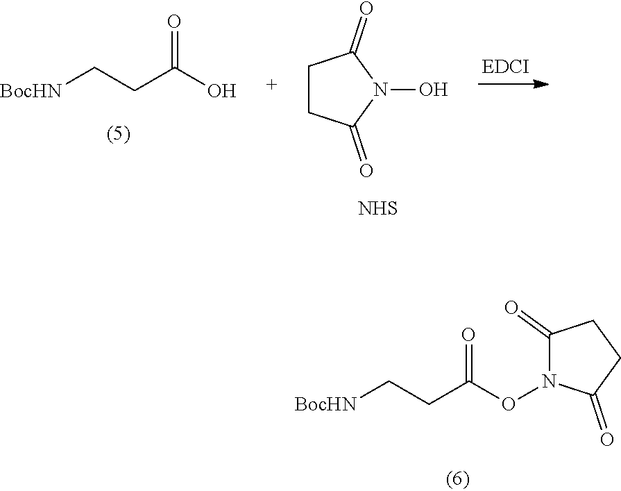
[BocHN]CCC(ON1C(=O)CCC1=O)=O.[BocHN]CCC(O)=O.C1CC(=O)N(O)C1=O.[NHS]
